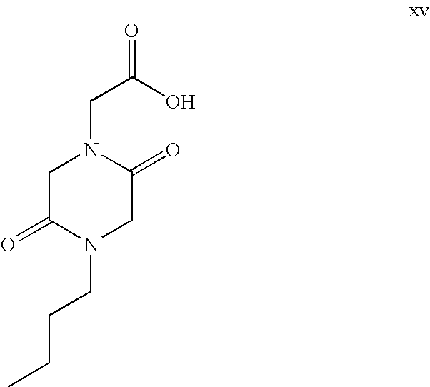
C1C(=O)N(CCCC)CC(=O)N1CC(O)=O
